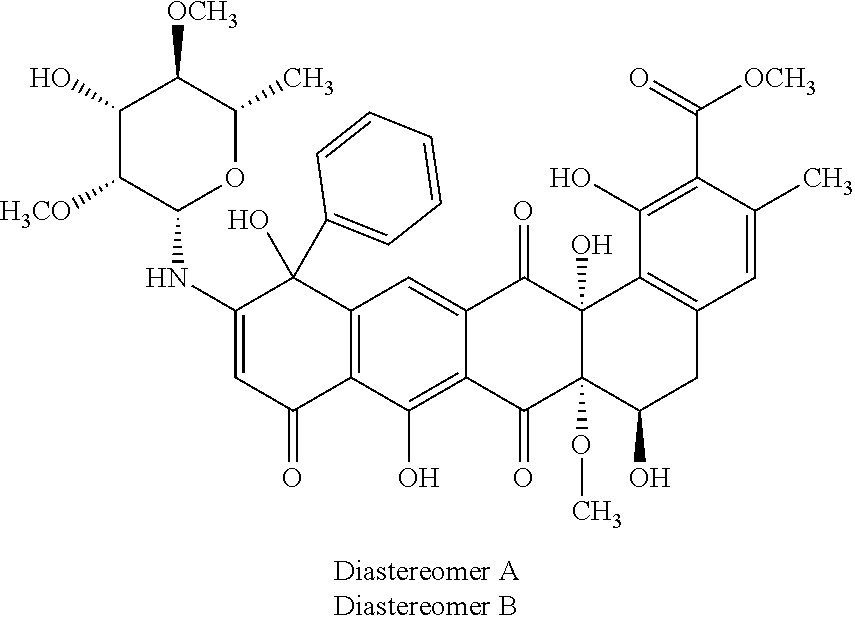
C12=C(C(O)=C3C(=C1)C(=O)C1(O)C(OC)(C3=O)C(O)CC3=C1C(O)=C(C(=O)[OCH3])C(C)=C3)C(=O)C=C(NC1OC(C)C([OCH3])C(O)C1[H3CO])C2(O)C1=CC=CC=C1
